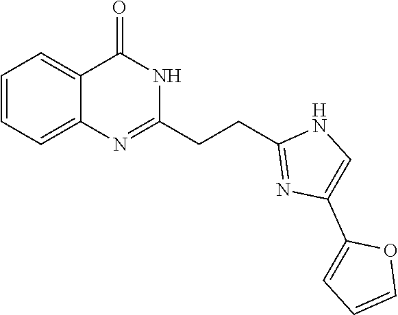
C1=CC=C2C(=C1)C(=O)NC(CCC1=NC(C3=CC=CO3)=CN1)=N2
